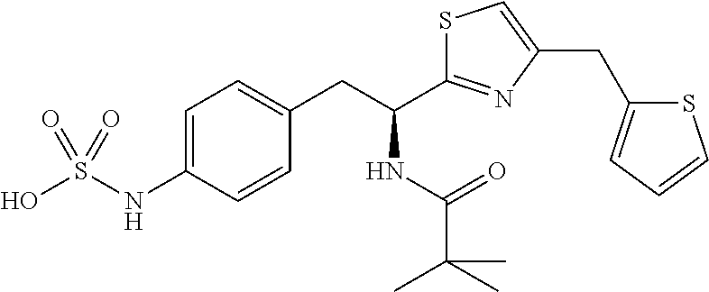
OS(NC1=CC=C(CC(C2=NC(CC3=CC=CS3)=CS2)NC(=O)C(C)(C)C)C=C1)(=O)=O
